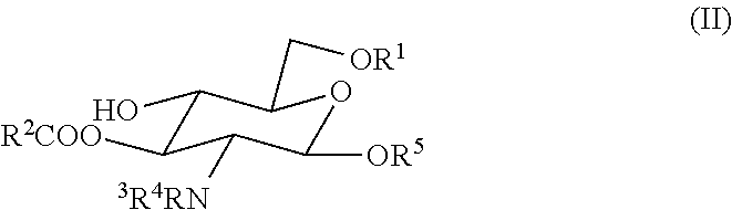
C1(O)C([R2COO])C([3R4RN])C([OR5])OC1C[OR1]
